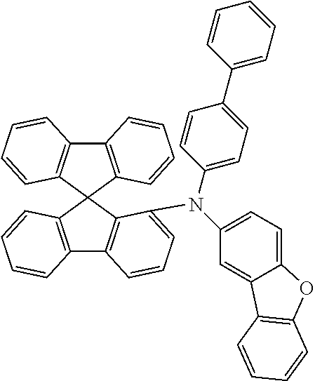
C12=C(C3(C4=C1C=CC=C4)C1=C(C4=C3C(N(C3=CC=C5C(=C3)C3=C(O5)C=CC=C3)C3=CC=C(C5=CC=CC=C5)C=C3)=CC=C4)C=CC=C1)C=CC=C2
